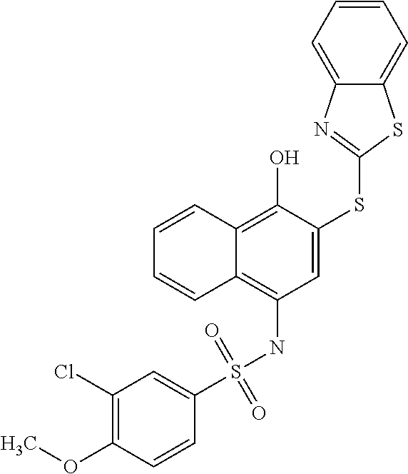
C1(S(NC2=C3C(=C(O)C(SC4=NC5=CC=CC=C5S4)=C2)C=CC=C3)(=O)=O)=CC(Cl)=C(OC)C=C1
